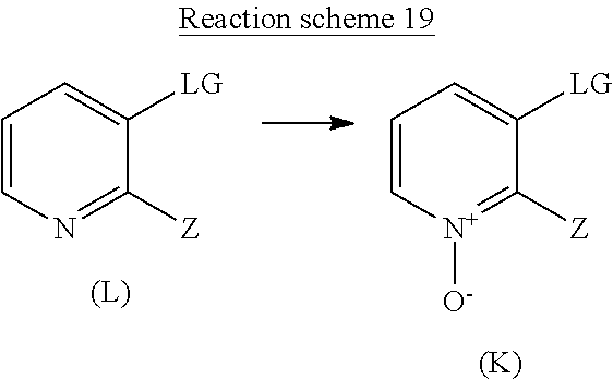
C1=CN=C([Z])C([LG])=C1.[(L)].C1=C[N+]([O-])=C([Z])C([LG])=C1.[(K)]
